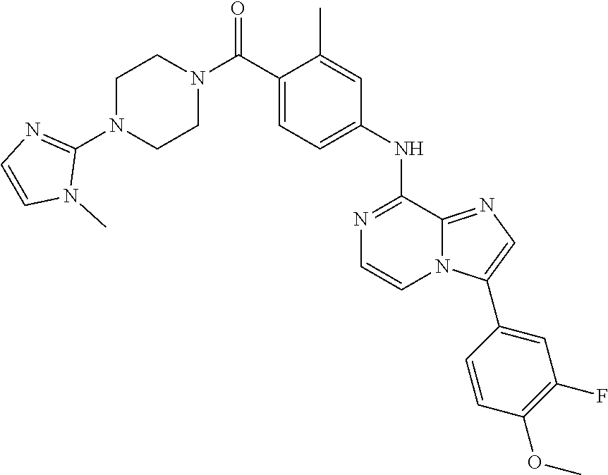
N1=C(NC2=CC=C(C(N3CCN(C4=NC=CN4C)CC3)=O)C(C)=C2)C2=NC=C(C3=CC(F)=C(OC)C=C3)N2C=C1
